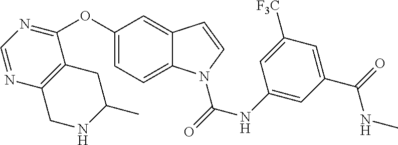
C1(OC2=NC=NC3=C2CC(C)NC3)=CC=C2C(=C1)C=CN2C(NC1=CC(C(NC)=O)=CC([F3C])=C1)=O
